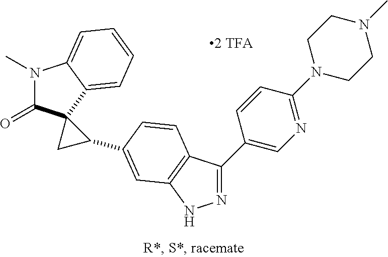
N1=C(C2=CN=C(N3CCN(C)CC3)C=C2)C2=C(N1)C=C(C1C3(C(=O)N(C)C4=CC=CC=C34)C1)C=C2
